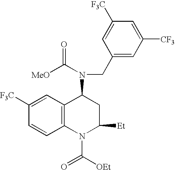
C1([F3C])=CC2=C(C=C1)N(C([OEt])=O)C([Et])CC2N(C([MeO])=O)CC1=CC([CF3])=CC([F3C])=C1
